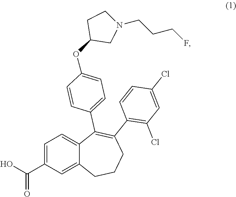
C12=CC=C(C(=O)O)C=C1CCCC(C1=C(Cl)C=C(Cl)C=C1)=C2C1=CC=C(OC2CN(CCCF)CC2)C=C1
